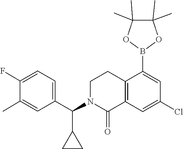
C1(B2OC(C)(C)C(C)(C)O2)=CC(Cl)=CC2=C1CCN(C(C1=CC=C(F)C(C)=C1)C1CC1)C2=O
